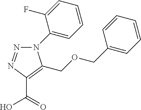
C(C1=C(COCC2=CC=CC=C2)N(C2=CC=CC=C2F)N=N1)(=O)O
